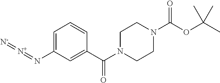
C1=C(N=[N+]=[N-])C=C(C(N2CCN(C(OC(C)(C)C)=O)CC2)=O)C=C1
